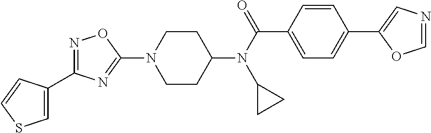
C1CC(N(C(C2=CC=C(C3=CN=CO3)C=C2)=O)C2CC2)CCN1C1=NC(C2=CSC=C2)=NO1
